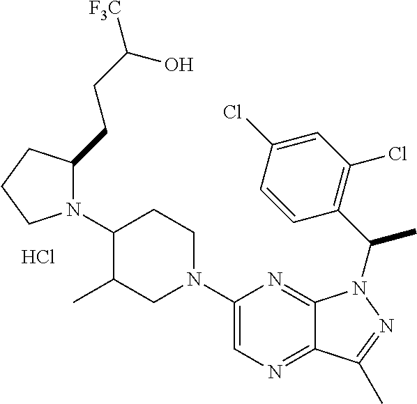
N1(C2C(C)CN(C3=CN=C4C(=N3)N(C(C)C3=C(Cl)C=C(Cl)C=C3)N=C4C)CC2)C(CCC([F3C])O)CCC1.Cl
